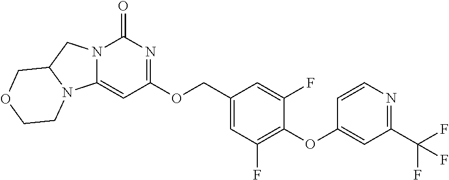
N12C(=CC(OCC3=CC(F)=C(OC4=CC(C(F)(F)F)=NC=C4)C(F)=C3)=NC1=O)N1C(C2)COCC1
